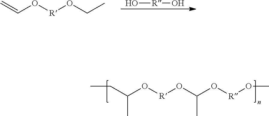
C=CO[R]OCC.O[R]O.C(C(O[R]OC(O[R]OC)C)C)C
